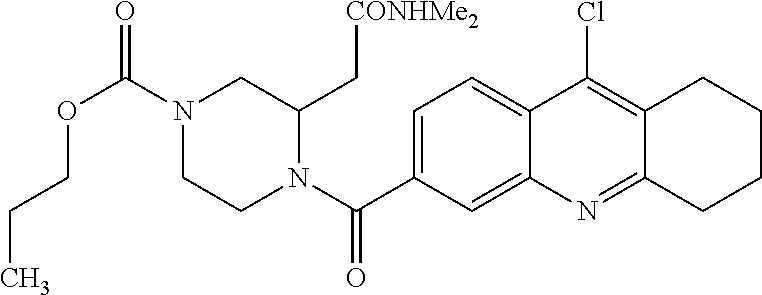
N1(C(OCCC)=O)CCN(C(=O)C2=CC=C3C(=C2)N=C2C(=C3Cl)CCCC2)C(C[CONHMe2])C1
